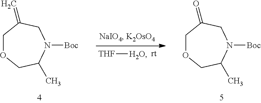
C1OCC(C)N([Boc])CC1=C.[THF][H2O].C1OCC(C)N([Boc])CC1=O
